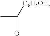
CC([C6H4OH])=O
